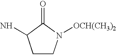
C1CN([OCH(CH3)2])C(=O)C1N
